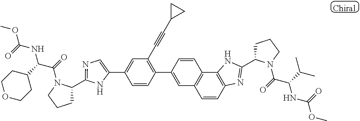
C1(C2=CC(C#CC3CC3)=C(C3=CC4=C(C5=C(N=C(C6CCCN6C(C(C(C)C)NC(=O)OC)=O)N5)C=C4)C=C3)C=C2)=CN=C(C2CCCN2C(=O)C(C2CCOCC2)NC(=O)OC)N1
